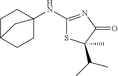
C1C2CCC(NC3=NC(=O)C(C(C)C)(C)S3)(C1)C2
